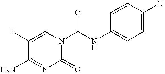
C1=CC(NC(N2C(=O)N=C(N)C(F)=C2)=O)=CC=C1Cl
